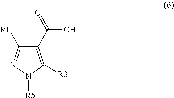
C1(C(=O)O)=C([R3])N([R5])N=C1[Rf]
